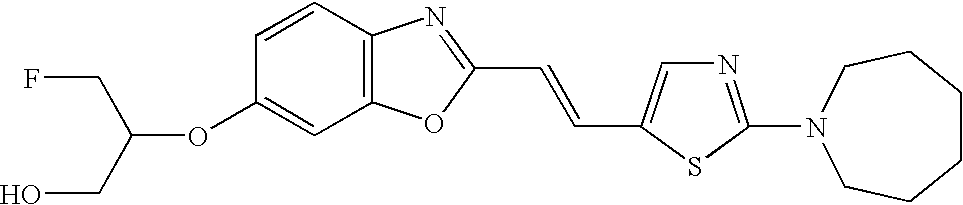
C(OC1=CC2=C(C=C1)N=C(C=CC1=CN=C(N3CCCCCC3)S1)O2)(CO)CF
